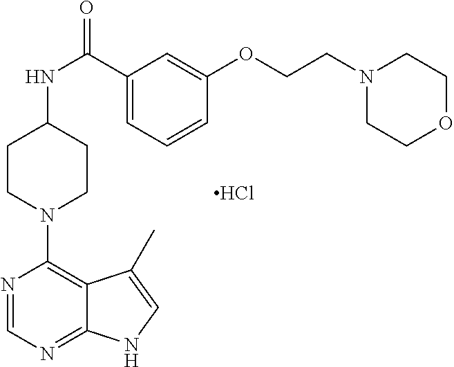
C1(NC(C2=CC=CC(OCCN3CCOCC3)=C2)=O)CCN(C2=C3C(=NC=N2)NC=C3C)CC1.Cl
